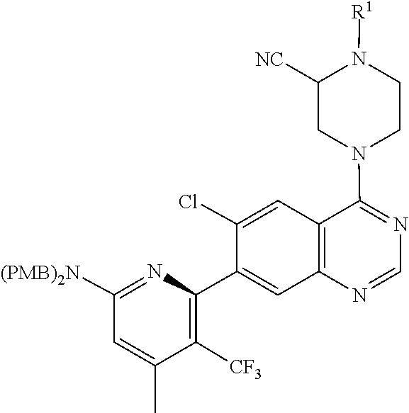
N1=CN=C(N2CC([NC])N([R1])CC2)C2=C1C=C(C1=C([CF3])C(C)=CC([(PMB)2N])=N1)C(Cl)=C2
